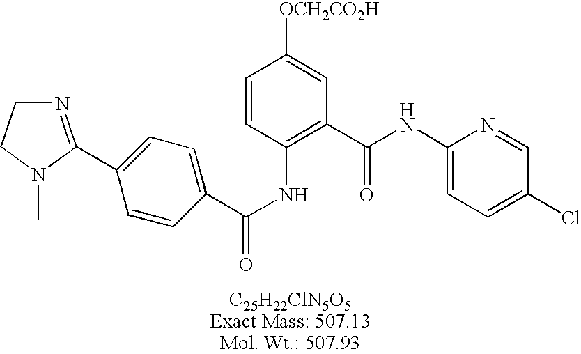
C1(C2=NCCN2C)=CC=C(C(NC2=C(C(NC3=CC=C(Cl)C=N3)=O)C=C([OCH2CO2H])C=C2)=O)C=C1
